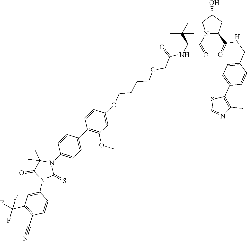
C1C(O)CN(C(C(NC(COCCCCOC2=CC(OC)=C(C3=CC=C(N4C(C)(C)C(=O)N(C5=CC(C(F)(F)F)=C(C#N)C=C5)C4=S)C=C3)C=C2)=O)C(C)(C)C)=O)C1C(=O)NCC1=CC=C(C2=C(C)N=CS2)C=C1
